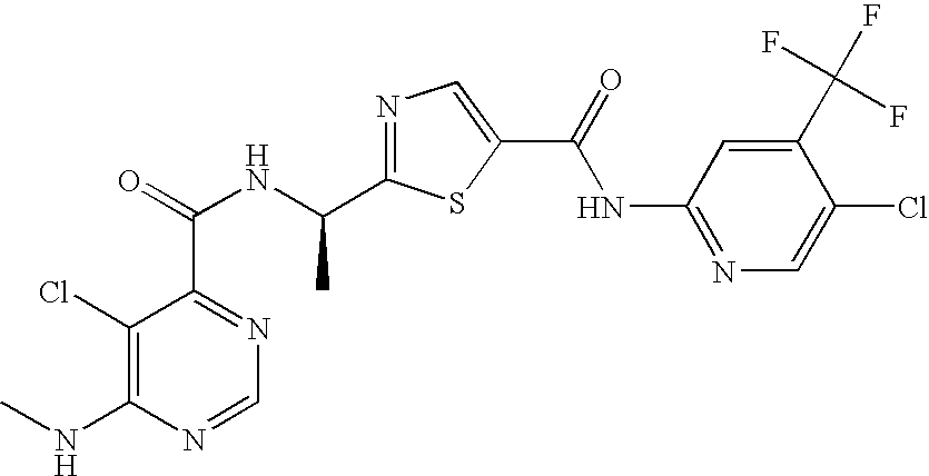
C1=NC(NC)=C(Cl)C(C(=O)NC(C2=NC=C(C(=O)NC3=NC=C(Cl)C(C(F)(F)F)=C3)S2)C)=N1
